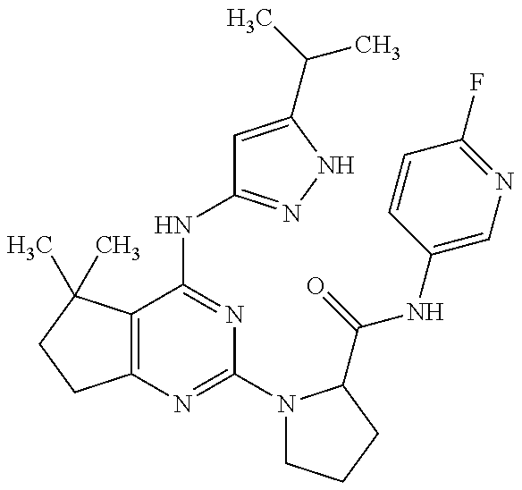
C12=C(C(NC3=NNC(C(C)C)=C3)=NC(N3CCCC3C(=O)NC3=CN=C(F)C=C3)=N1)C(C)(C)CC2
